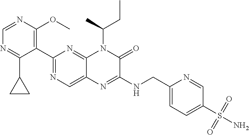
C1=NC(OC)=C(C2=NC=C3C(=N2)N(C(CC)C)C(=O)C(NCC2=CC=C(S(=O)(=O)N)C=N2)=N3)C(C2CC2)=N1
